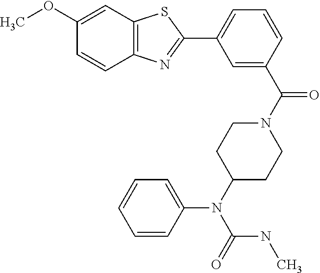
C12=C(C=C(OC)C=C1)SC(C1=CC=CC(C(N3CCC(N(C(=O)NC)C4=CC=CC=C4)CC3)=O)=C1)=N2
